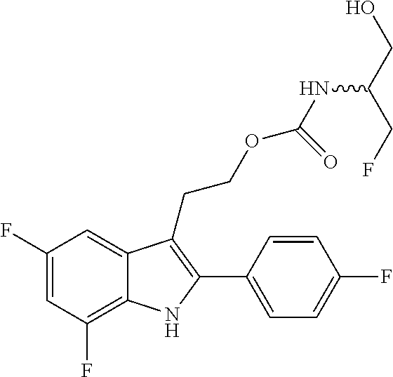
C1(F)=C2C(=CC(F)=C1)C(CCOC(=O)NC(CF)CO)=C(C1=CC=C(F)C=C1)N2
